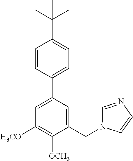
C1=CC(C2=CC([H3CO])=C([OCH3])C(CN3C=NC=C3)=C2)=CC=C1C(C)(C)C
